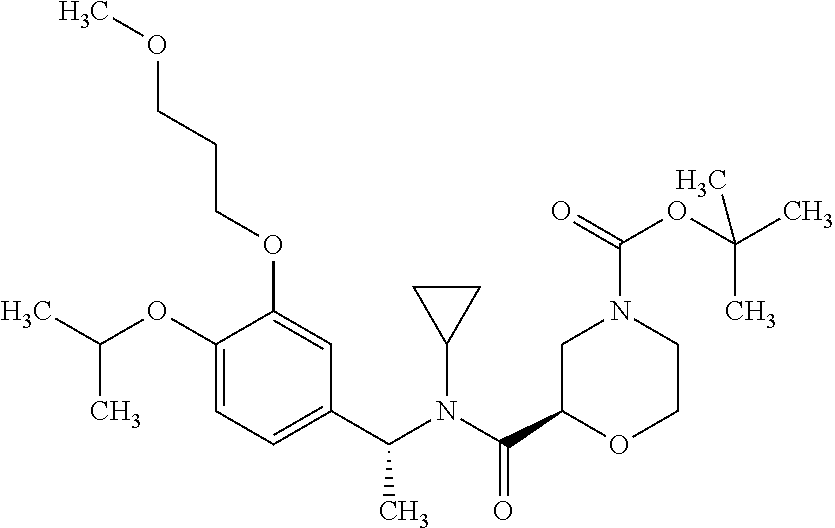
C1(C(N(C(C2OCCN(C(OC(C)(C)C)=O)C2)=O)C2CC2)C)=CC=C(OC(C)C)C(OCCCOC)=C1
